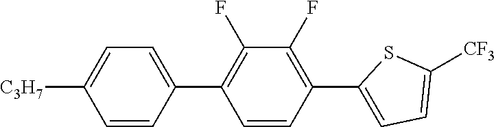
C1=CC(C2=C(F)C(F)=C(C3=CC=C([CF3])S3)C=C2)=CC=C1[C3H7]
